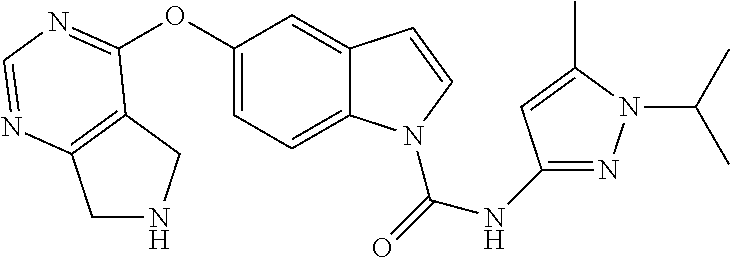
C12=C(N=CN=C1OC1=CC=C3C(=C1)C=CN3C(=O)NC1=NN(C(C)C)C(C)=C1)CNC2
